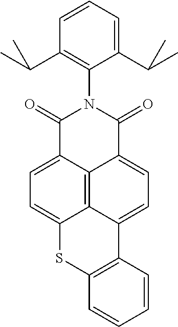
C1(=O)C2=CC=C3C4=C2C(=CC=C4C2=C(S3)C=CC=C2)C(=O)N1C1=C(C(C)C)C=CC=C1C(C)C
